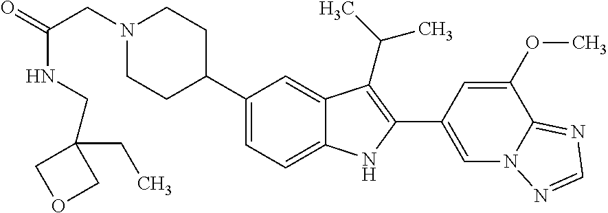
N1(CC(=O)NCC2(CC)COC2)CCC(C2=CC=C3C(=C2)C(C(C)C)=C(C2=CN4C(=NC=N4)C(OC)=C2)N3)CC1
